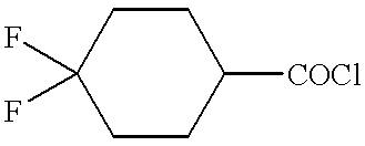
C1(F)(F)CCC([COCl])CC1
